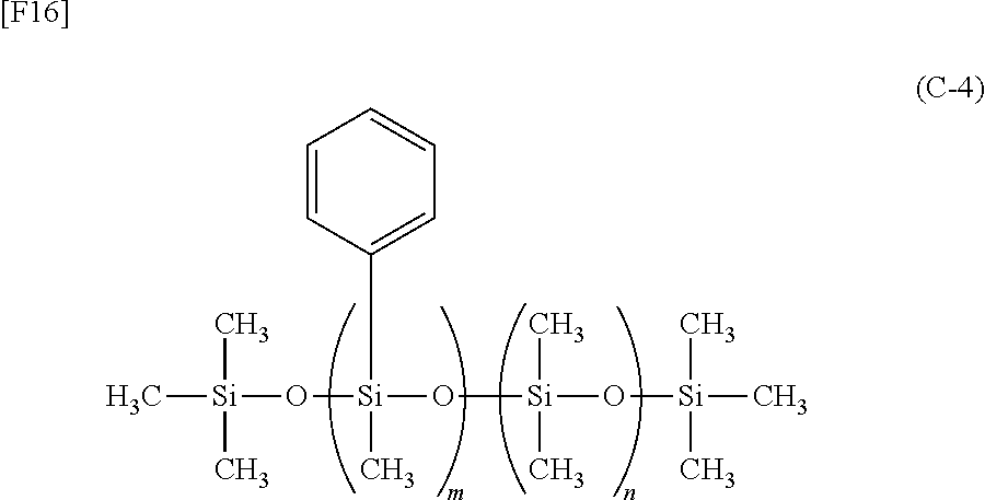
C[Si](C)(C)O[Si](O[Si](O[Si](C)(C)C)(C)C)(C1=CC=CC=C1)C.[[F16]]
